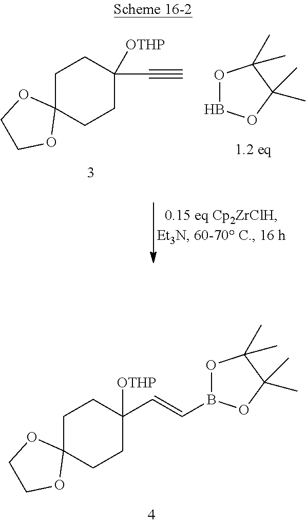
C1C2(CCC(C#C)([OTHP])C1)OCCO2.O1BOC(C)(C)C1(C)C.C1C2(CCC(C=CB3OC(C)(C)C(C)(C)O3)([OTHP])C1)OCCO2
